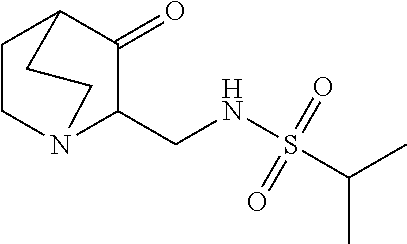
C1CN2C(CNS(C(C)C)(=O)=O)C(=O)C1CC2
